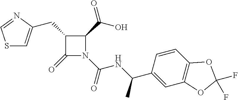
C1(CC2=CSC=N2)C(=O)N(C(=O)NC(C2=CC3=C(C=C2)OC(F)(F)O3)C)C1C(=O)O
